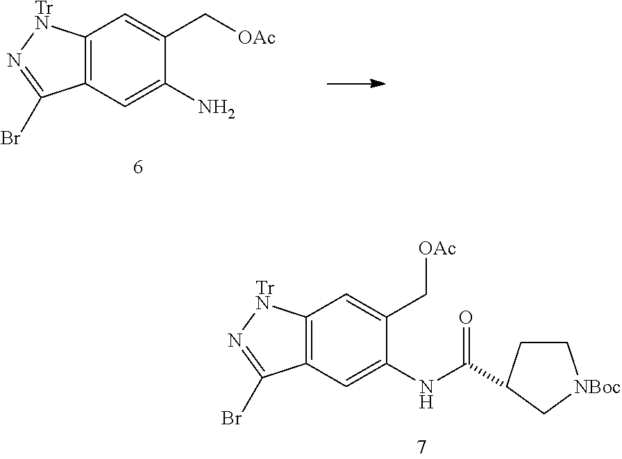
C12=C(C=C(NC(=O)C3CC[NBoc]C3)C(C[OAc])=C1)C(Br)=N[TrN]2.C12=C(C=C(N)C(C[OAc])=C1)C(Br)=N[TrN]2
